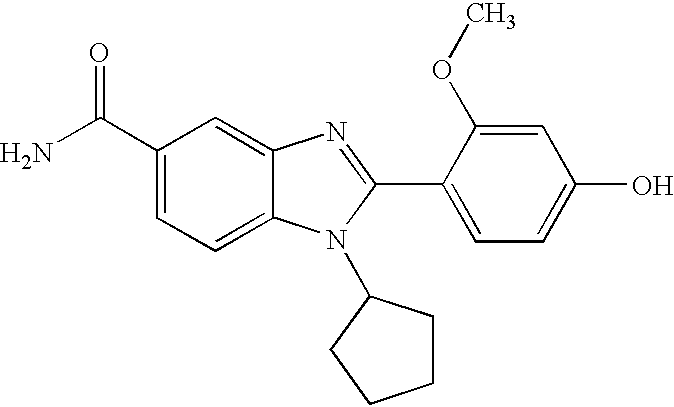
NC(C1=CC=C2C(=C1)N=C(C1=CC=C(O)C=C1OC)N2C1CCCC1)=O
